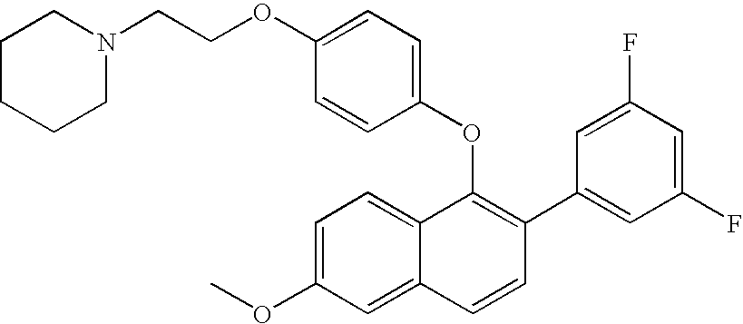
O(C1=C(C2=CC(F)=CC(F)=C2)C=CC2=CC(OC)=CC=C12)C1=CC=C(OCCN2CCCCC2)C=C1
